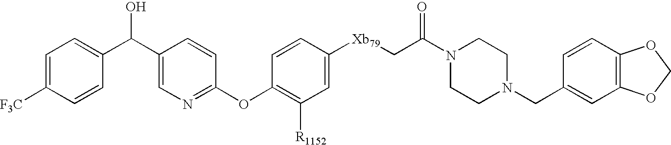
C1=C([F3C])C=CC(C(O)C2=CN=C(OC3=C([R1152])C=C([Xb79]CC(=O)N4CCN(CC5=CC6=C(C=C5)OCO6)CC4)C=C3)C=C2)=C1
